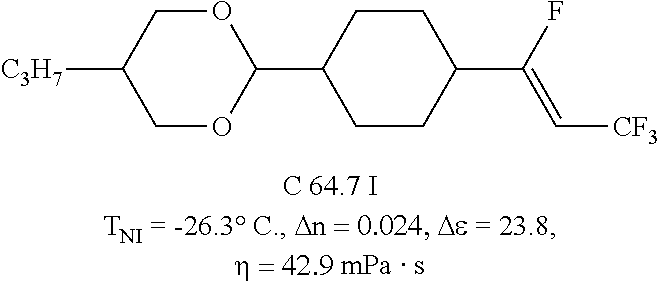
C1OC(C2CCC(C(F)=C[CF3])CC2)OCC1[C3H7]
